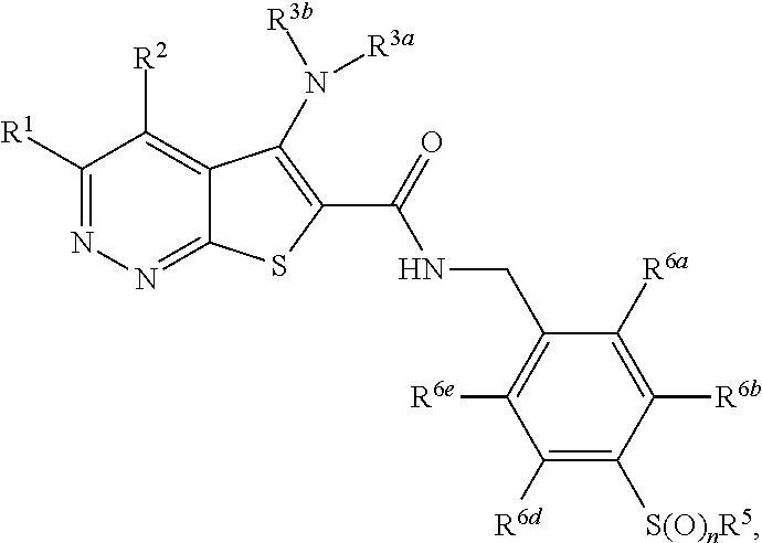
C1([R1])=NN=C2C(=C1[R2])C(N([R3b])[R3a])=C(C(NCC1=C([R6e])C([R6d])=C([S(O)nR5])C([R6b])=C1[R6a])=O)S2
